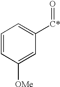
C1=CC([OMe])=CC([C*]=O)=C1
